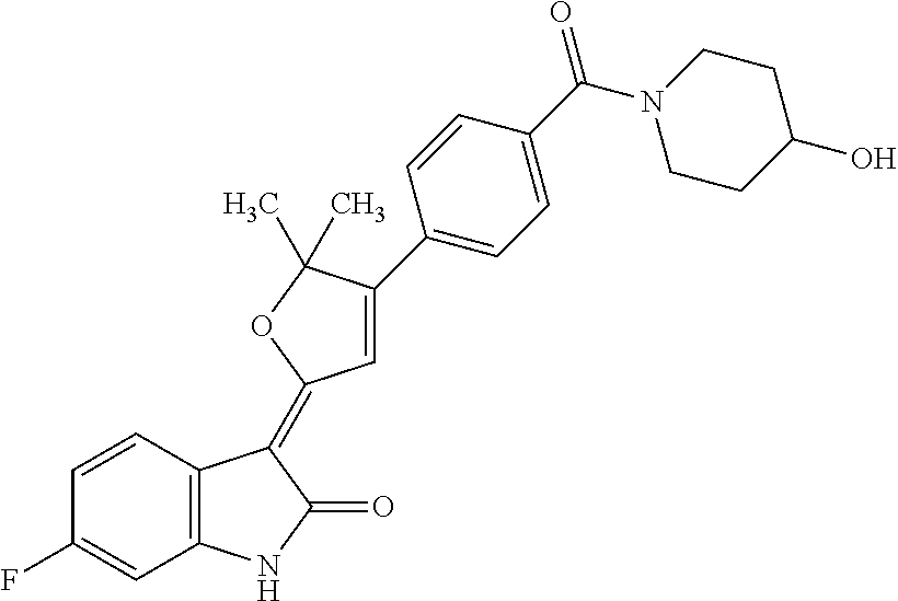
C1=CC(F)=CC2=C1C(=C1C=C(C3=CC=C(C(=O)N4CCC(O)CC4)C=C3)C(C)(C)O1)C(=O)N2
